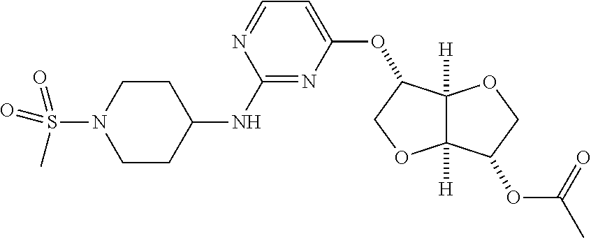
C1=NC(NC2CCN(S(=O)(C)=O)CC2)=NC(OC2C3([H])C([H])(OC2)C(OC(C)=O)CO3)=C1
